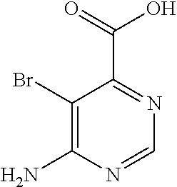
C1(Br)=C(N)N=CN=C1C(=O)O
